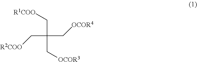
C(C[OCOR4])(C[OCOR3])(C[R2COO])C[R1COO]
